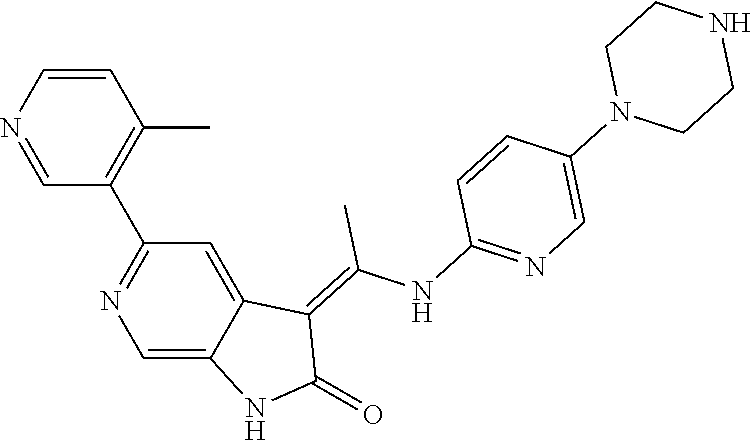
C1=CN=CC(C2=NC=C3C(=C2)C(=C(NC2=NC=C(N4CCNCC4)C=C2)C)C(=O)N3)=C1C
